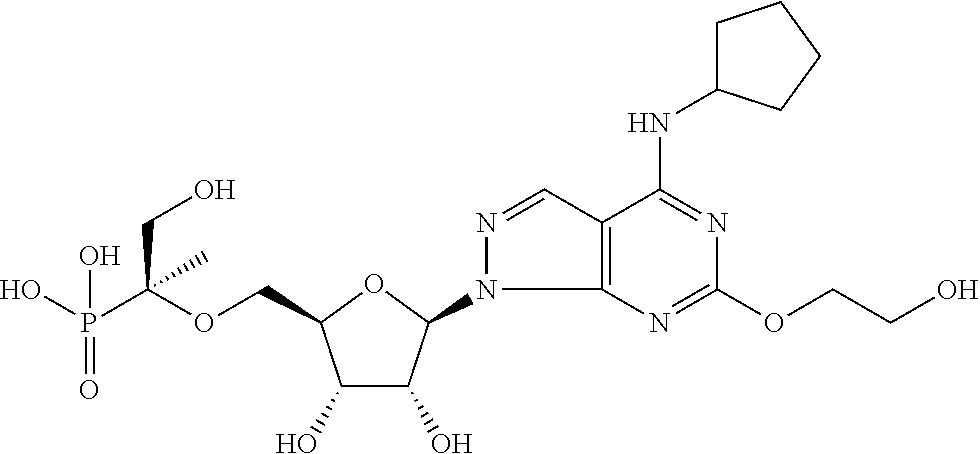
C(OCC1C(O)C(O)C(N2C3=C(C=N2)C(NC2CCCC2)=NC(OCCO)=N3)O1)(P(O)(=O)O)(CO)C
